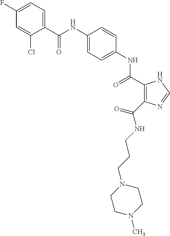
C(NC1=CC=C(NC(=O)C2=C(C(NCCCN3CCN(C)CC3)=O)N=CN2)C=C1)(=O)C1=CC=C(F)C=C1Cl
